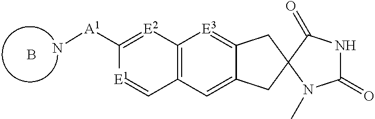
C12=C(C=C3C(=[E3]1)CC1(C3)N(C)C(=O)NC1=O)C=[E1]C([A1]N)=[E2]2.B
